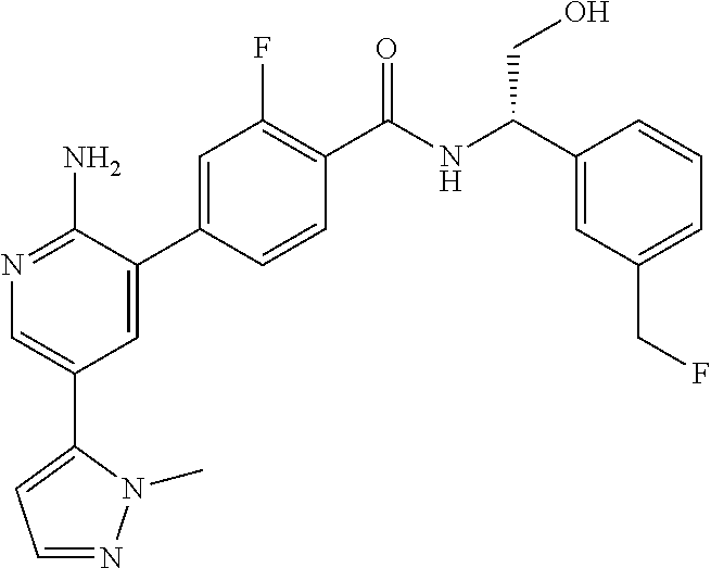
N1=C(N)C(C2=CC(F)=C(C(NC(C3=CC(CF)=CC=C3)CO)=O)C=C2)=CC(C2=CC=NN2C)=C1
